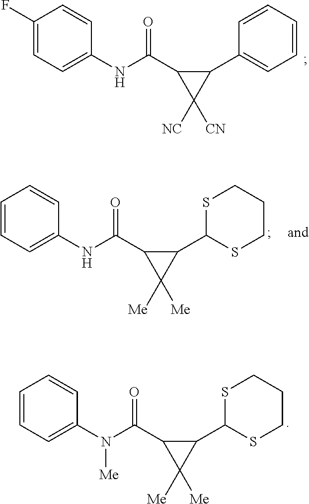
C1(F)=CC=C(NC(C2C(C3=CC=CC=C3)C2([NC])[CN])=O)C=C1.C1=CC=C(NC(C2C(C3SCCCS3)C2([Me])[Me])=O)C=C1.C1=CC=C(N(C(C2C(C3SCCCS3)C2([Me])[Me])=O)[Me])C=C1
